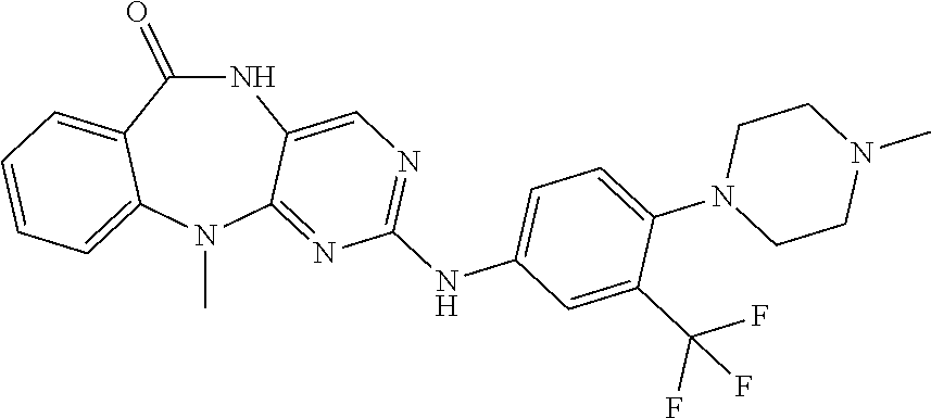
N1C(=O)C2=CC=CC=C2N(C)C2=NC(NC3=CC=C(N4CCN(C)CC4)C(C(F)(F)F)=C3)=NC=C12
